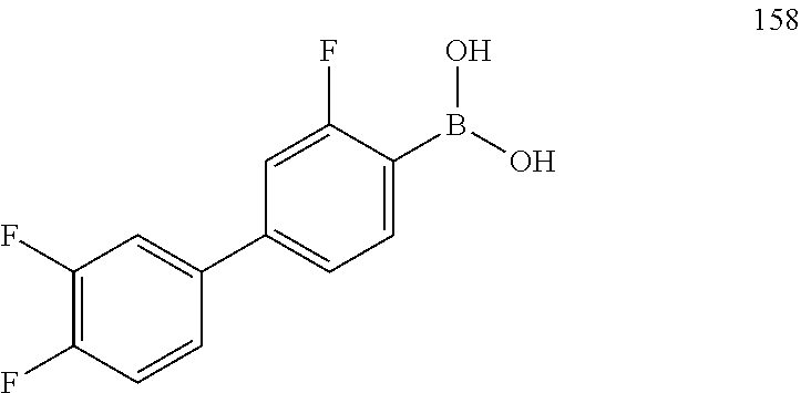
C1(F)=C(F)C=CC(C2=CC=C(B(O)O)C(F)=C2)=C1
